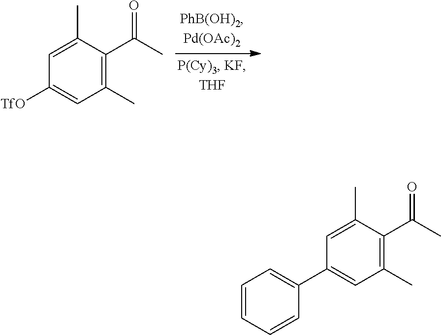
C1(C)=C(C(C)=O)C(C)=CC([TfO])=C1.C1(C)=C(C(C)=O)C(C)=CC(C2=CC=CC=C2)=C1
